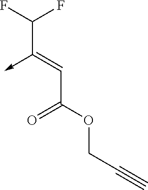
C(C(OCC#C)=O)=C(C(F)F)->C
